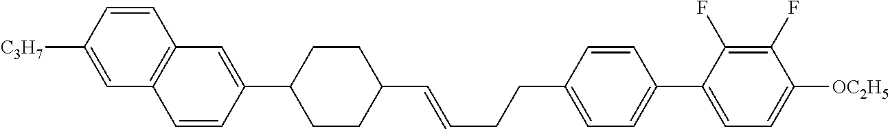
C1=C(C2CCC(C=CCCC3=CC=C(C4=CC=C([OC2H5])C(F)=C4F)C=C3)CC2)C=CC2=C1C=CC([C3H7])=C2
